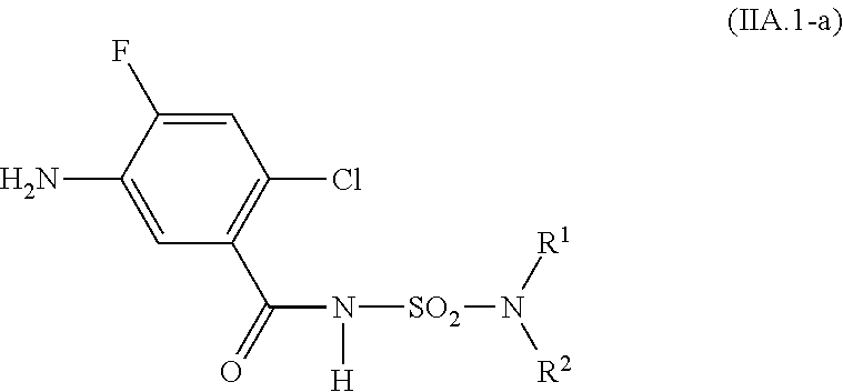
C1=C(F)C(N)=CC(C(=O)N([H])[SO2]N([R2])[R1])=C1Cl
